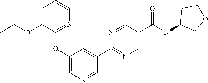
C1=C(OCC)C(OC2=CN=CC(C3=NC=C(C(NC4COCC4)=O)C=N3)=C2)=NC=C1
